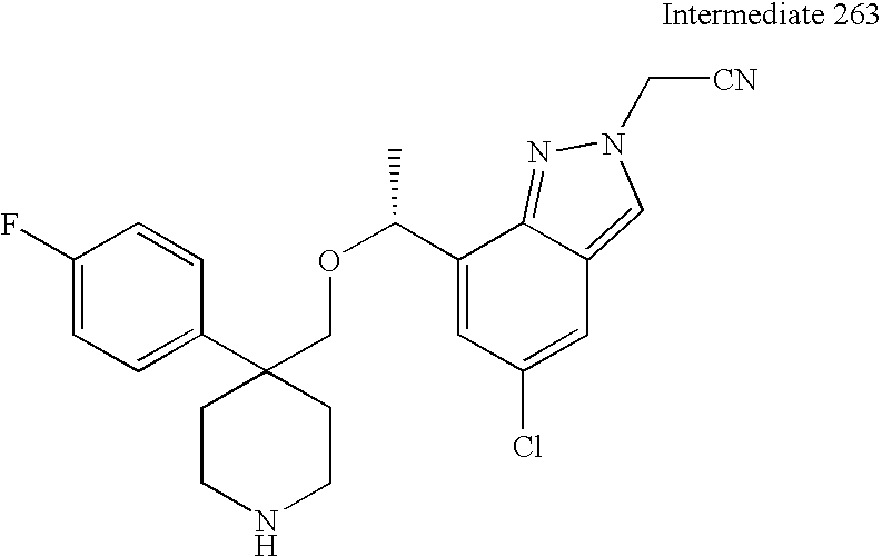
C1(C2(COC(C)C3=CC(Cl)=CC4=CN(C[CN])N=C34)CCNCC2)=CC=C(F)C=C1
